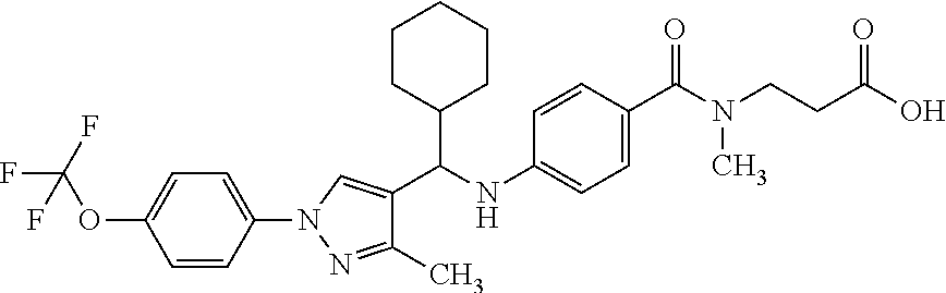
C1=CC(N2N=C(C)C(C(NC3=CC=C(C(=O)N(CCC(O)=O)C)C=C3)C3CCCCC3)=C2)=CC=C1OC(F)(F)F
